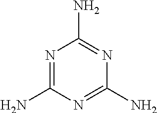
N1=C(N)N=C(N)N=C1N
